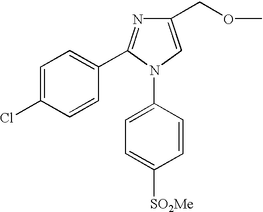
N1(C2=CC=C([SO2Me])C=C2)C=C(COC)N=C1C1=CC=C(Cl)C=C1
